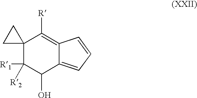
C12(C([R1])([R2])C(O)C3=CC=CC3=C1[R])CC2
